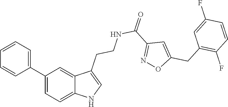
C1(C2=CC=C3C(=C2)C(CCNC(=O)C2=NOC(CC4=C(F)C=CC(F)=C4)=C2)=CN3)=CC=CC=C1
